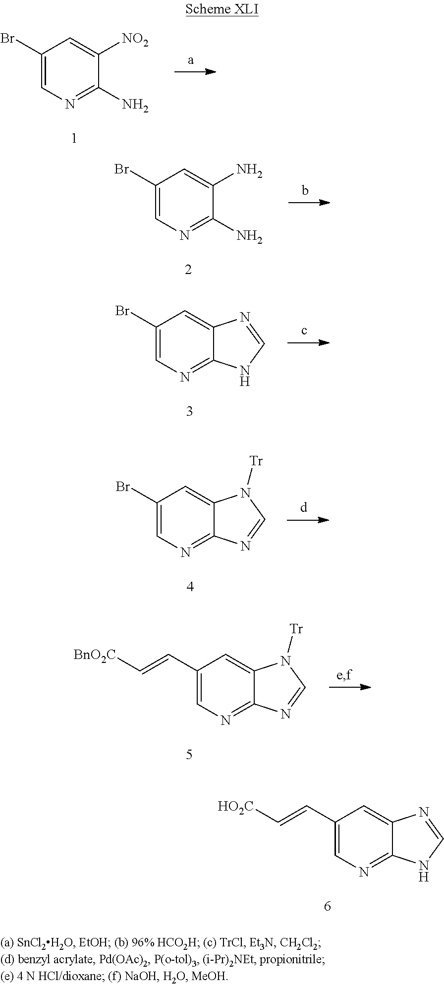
C1(Br)=CN=C(N)C([NO2])=C1.C1(Br)=CN=C(N)C(N)=C1.C1(Br)=CN=C2C(=C1)N=CN2.C1(Br)=CN=C2C(=C1)N([Tr])C=N2.C1(C=C[BnO2C])=CN=C2C(=C1)N([Tr])C=N2.C1(C=C[HO2C])=CN=C2C(=C1)N=CN2
